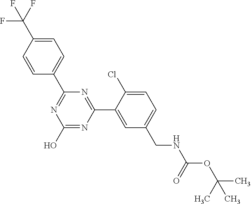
N1=C(C2=CC=C(C(F)(F)F)C=C2)N=C(C2=CC(CNC(OC(C)(C)C)=O)=CC=C2Cl)N=C1O
